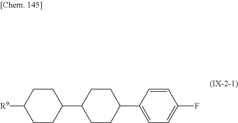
C1=CC(C2CCC(C3CCC([R9])CC3)CC2)=CC=C1F
